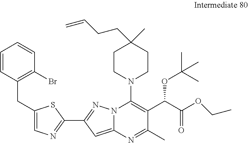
C1=CC(CC2=CN=C(C3=NN4C(=C3)N=C(C)C(C(C(OCC)=O)OC(C)(C)C)=C4N3CCC(C)(CCC=C)CC3)S2)=C(Br)C=C1
